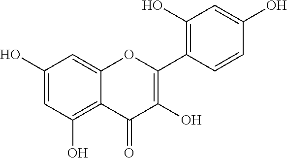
C1(O)=CC(O)=C2C(=C1)OC(C1=C(O)C=C(O)C=C1)=C(O)C2=O
